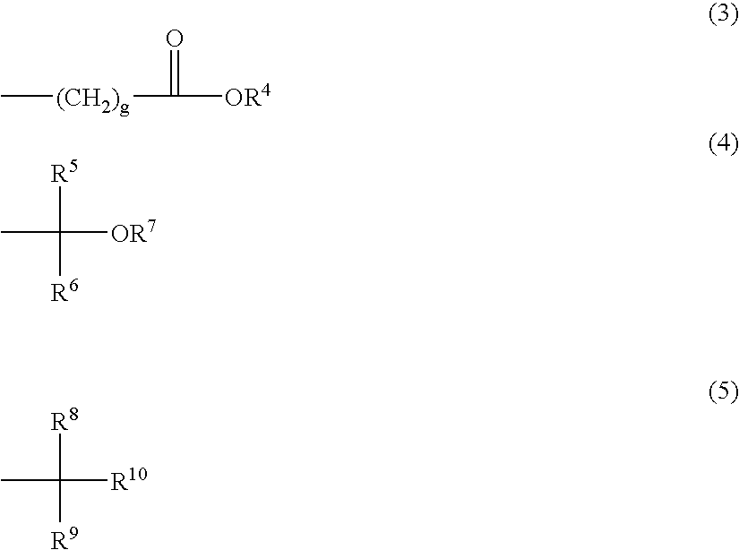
C[(CH2)g]C(=O)[OR4].CC([R6])([R5])[OR7].CC([R9])([R8])[R10]
